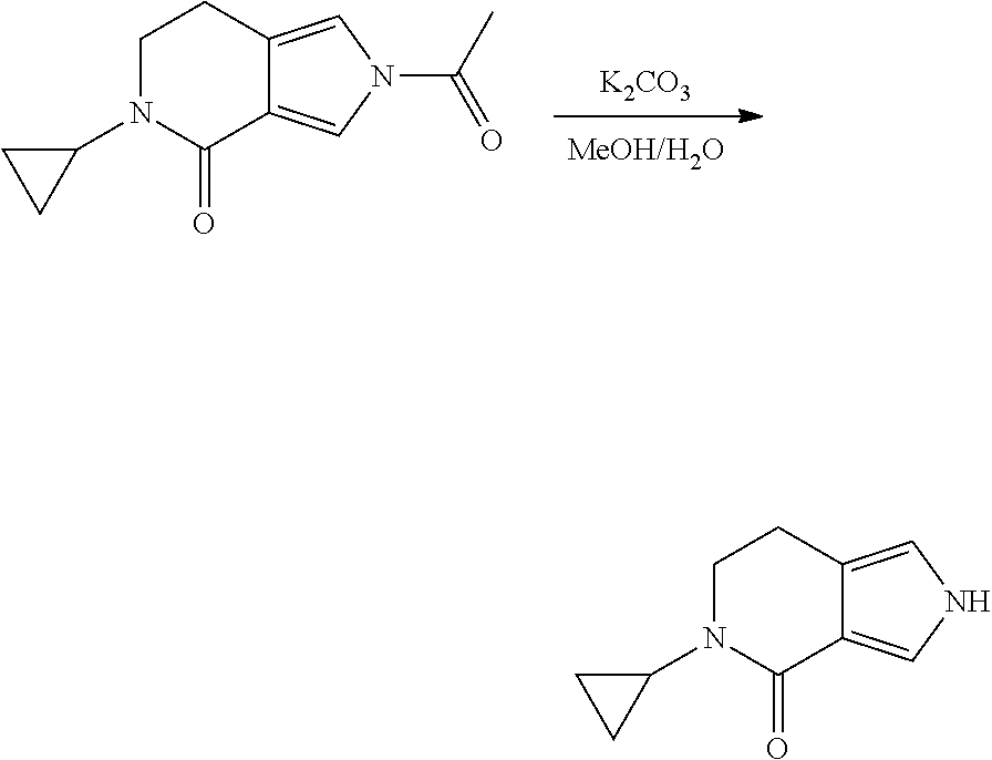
[K2CO3].C1N(C2CC2)C(=O)C2=CN(C(C)=O)C=C2C1.C1N(C2CC2)C(=O)C2=CNC=C2C1
